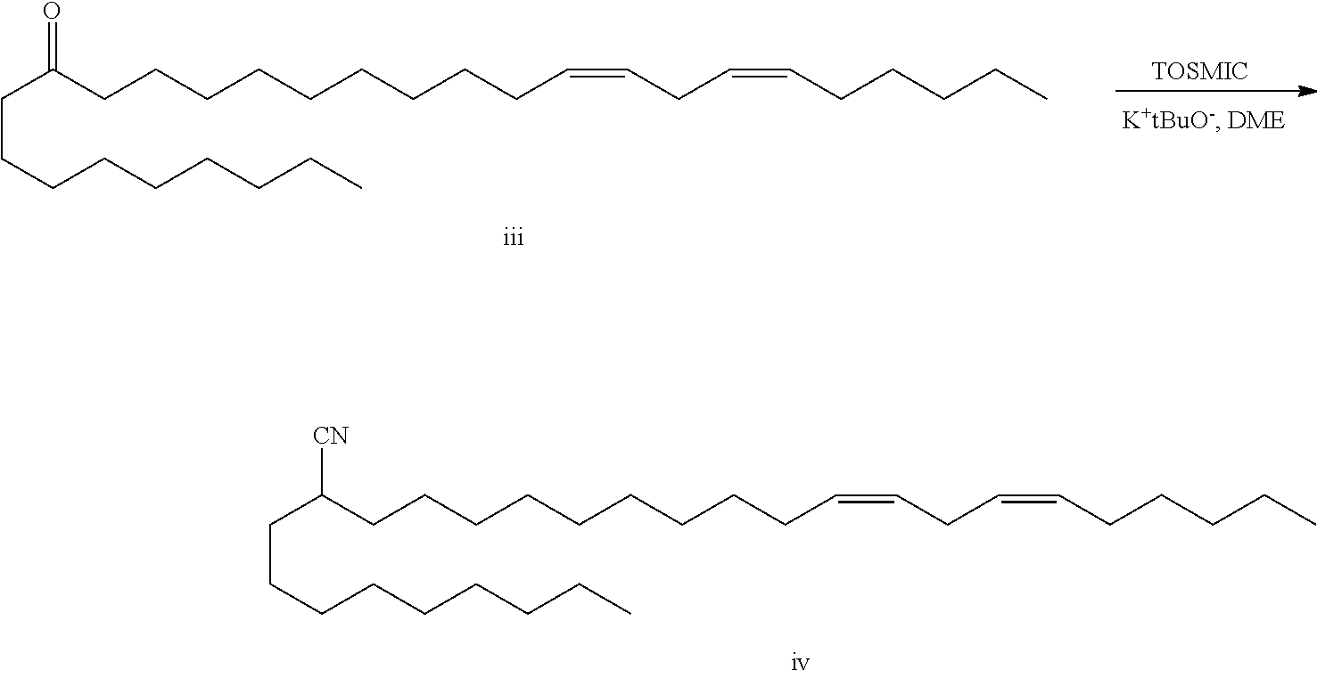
C(CCCCCCCCCC=CCC=CCCCCC)(CCCCCCCCC)[CN].C(C(CCCCCCCCCC=CCC=CCCCCC)=O)CCCCCCCC.[TOSMIC]
